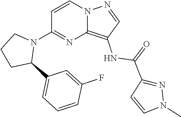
C12=C(NC(C3=NN(C)C=C3)=O)C=NN1C=CC(N1CCCC1C1=CC=CC(F)=C1)=N2
